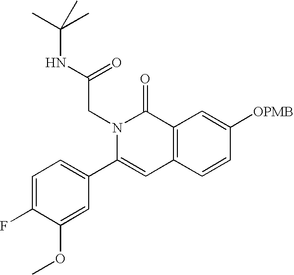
C1=C(F)C(OC)=CC(C2=CC3=C(C(=O)N2CC(=O)NC(C)(C)C)C=C([OPMB])C=C3)=C1
